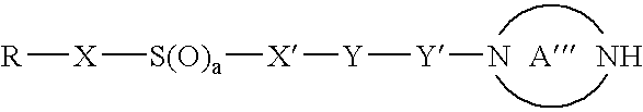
[R][X][S(O)a][X][Y][Y]N.N.[A]
